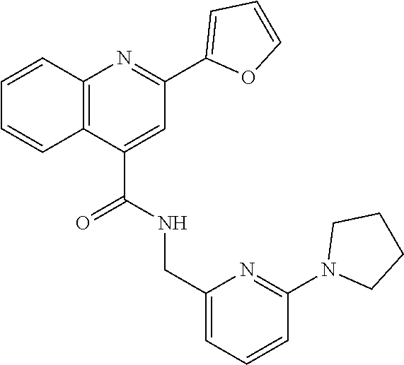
C12=C(C(C(=O)NCC3=CC=CC(N4CCCC4)=N3)=CC(C3=CC=CO3)=N1)C=CC=C2
